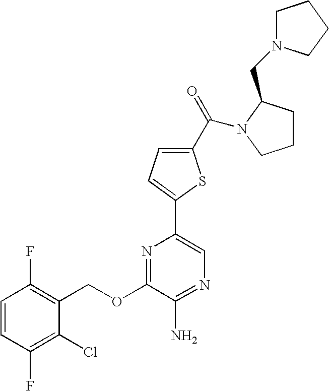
C1=CC(F)=C(COC2=NC(C3=CC=C(C(=O)N4C(CN5CCCC5)CCC4)S3)=CN=C2N)C(Cl)=C1F
